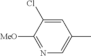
N1=C([MeO])C(Cl)=CC(C)=C1
